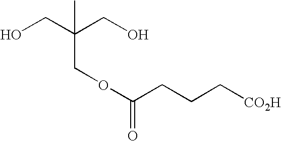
OCC(CO)(COC(CCC[CO2H])=O)C
